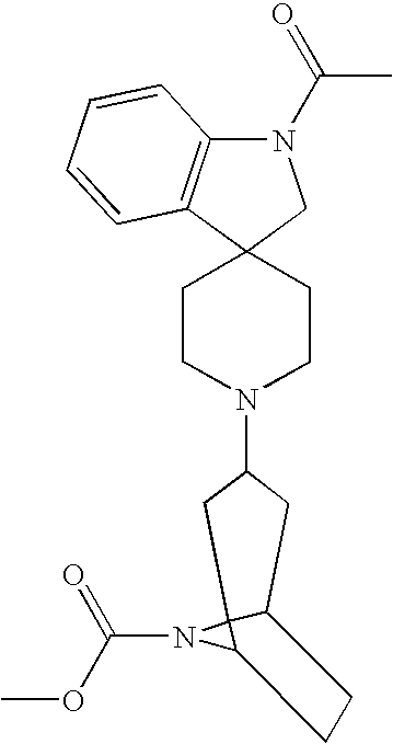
C1CN(C2CC3C4(N(C(=O)OC)C4CC3)C2)CCC12CN(C(C)=O)C1=C2C=CC=C1
